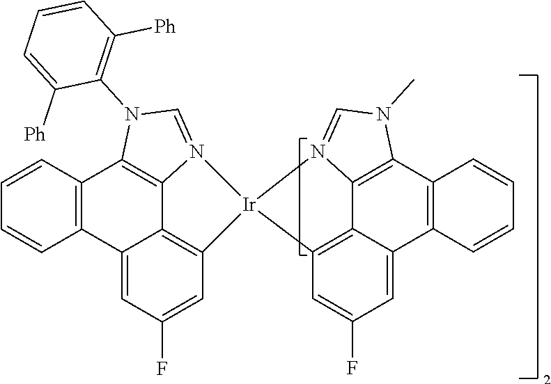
C1=CC2=C(C=C1)C1=C3C4=C(C=C(F)C=C24)[Ir]2(N3=CN1C1=C([Ph])C=CC=C1[Ph])C1=C3C4=C(C5=C(C=CC=C5)C3=CC(F)=C1)N(C)C=N24
